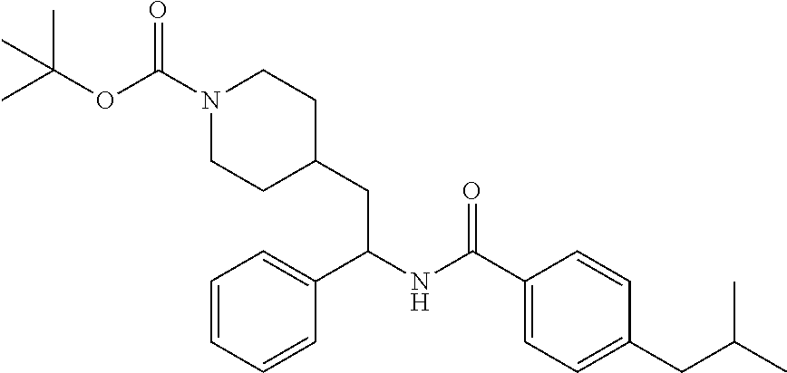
CC(OC(N1CCC(CC(NC(C2=CC=C(CC(C)C)C=C2)=O)C2=CC=CC=C2)CC1)=O)(C)C
